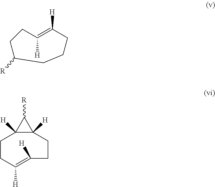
C1C([H])=C([H])CCCC([R])C1.C1CC([H])=C([H])CCC2([H])C1([H])C2[R]
